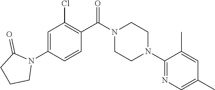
C1=C(N2C(=O)CCC2)C=CC(C(N2CCN(C3=NC=C(C)C=C3C)CC2)=O)=C1Cl
